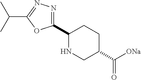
C1(C2=NN=C(C(C)C)O2)NCC(C([ONa])=O)CC1
